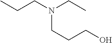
CCCN(CC)CCCO
